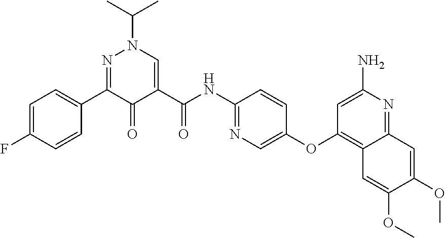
C1=C(F)C=CC(C2=NN(C(C)C)C=C(C(NC3=NC=C(OC4=C5C(=NC(N)=C4)C=C(OC)C(OC)=C5)C=C3)=O)C2=O)=C1
